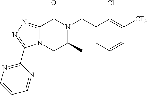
C12=NN=C(C3=NC=CC=N3)N1CC(C)N(CC1=CC=CC([CF3])=C1Cl)C2=O
